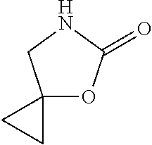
C12(OC(=O)NC1)CC2
